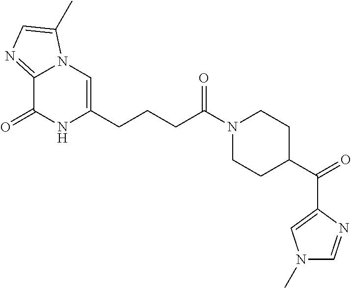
C12=NC=C(C)N1C=C(CCCC(N1CCC(C(C3=CN(C)C=N3)=O)CC1)=O)NC2=O
